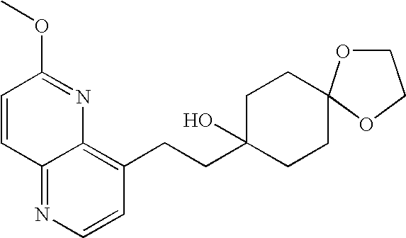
C1=CC2=NC=CC(CCC3(O)CCC4(CC3)OCCO4)=C2N=C1OC
